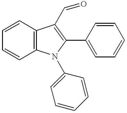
C1=CC2=C(C=C1)N(C1=CC=CC=C1)C(C1=CC=CC=C1)=C2C=O
